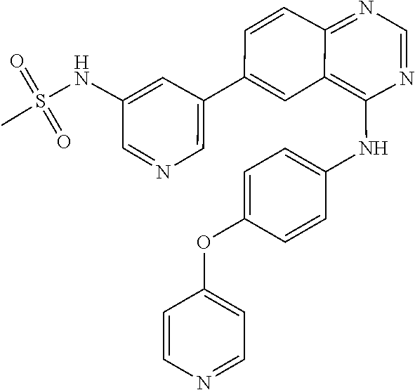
O=S(NC1=CC(C2=CC3=C(NC4=CC=C(OC5=CC=NC=C5)C=C4)N=CN=C3C=C2)=CN=C1)(C)=O
